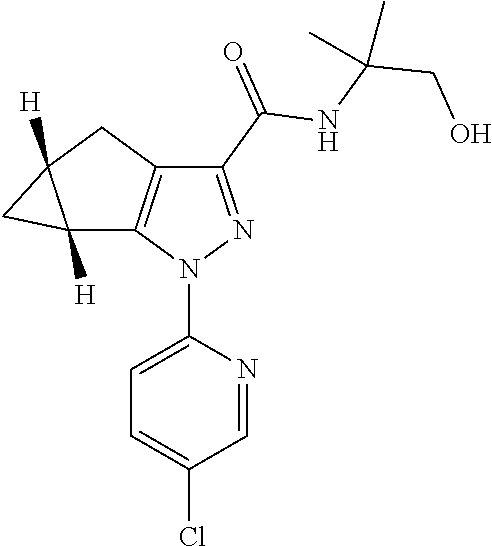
C1=NC(N2N=C(C(=O)NC(CO)(C)C)C3=C2C2([H])C([H])(C3)C2)=CC=C1Cl
